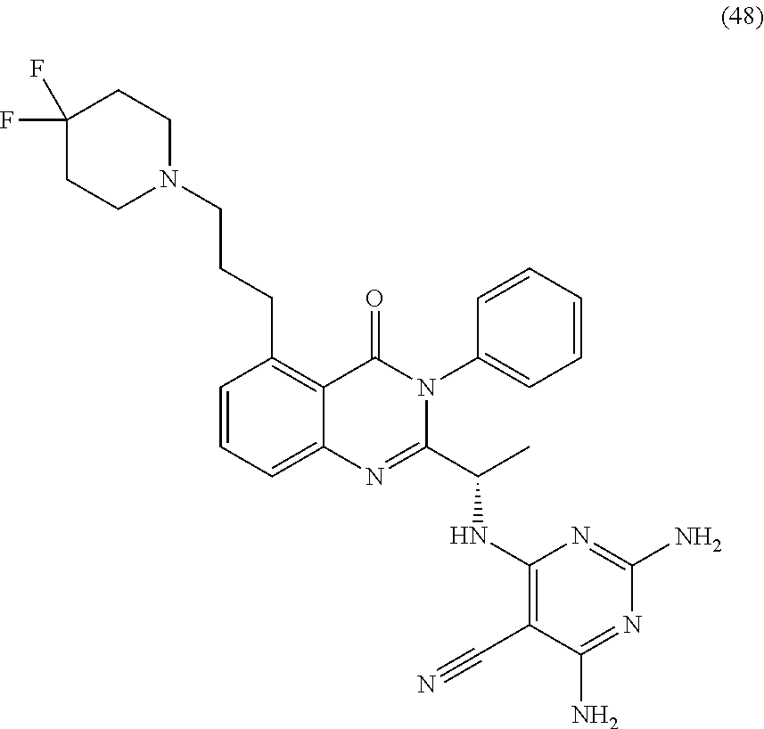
C1=CC=C2C(=C1CCCN1CCC(F)(F)CC1)C(=O)N(C1=CC=CC=C1)C(C(C)NC1=C(C#N)C(N)=NC(N)=N1)=N2
